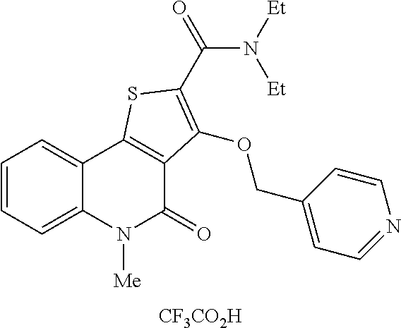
C1=CC=C2C(=C1)C1=C(C(=O)N2[Me])C(OCC2=CC=NC=C2)=C(C(N([Et])[Et])=O)S1.[CF3CO2H]
